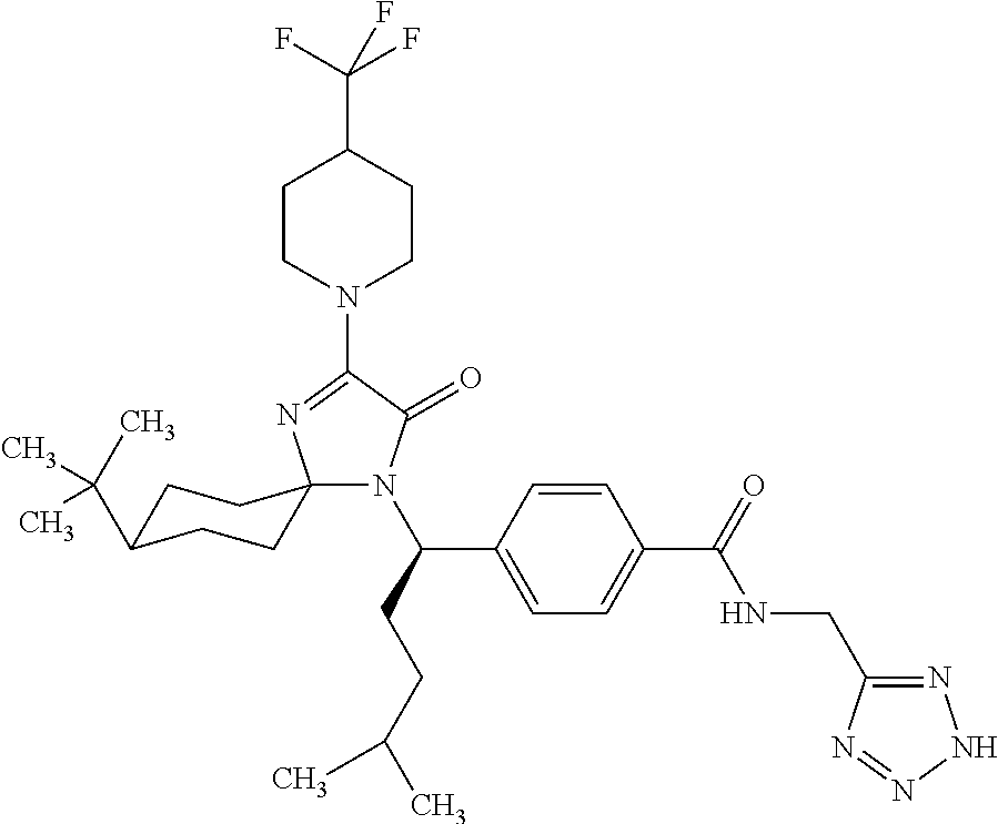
N1(C(CCC(C)C)C2=CC=C(C(=O)NCC3=NNN=N3)C=C2)C(=O)C(N2CCC(C(F)(F)F)CC2)=NC12CCC(C(C)(C)C)CC2
